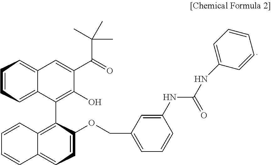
C1=CC=C2C(=C1)C(C1=C3C(=CC=C1OCC1=CC=CC(NC(=O)NC4=CC=CC=C4)=C1)C=CC=C3)=C(O)C(C(=O)C(C)(C)C)=C2
